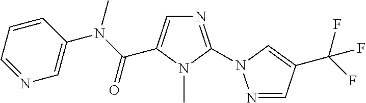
N1=CC=CC(N(C(=O)C2=CN=C(N3N=CC(C(F)(F)F)=C3)N2C)C)=C1
